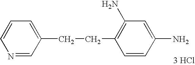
C1(CCC2=C(N)C=C(N)C=C2)=CC=CN=C1.[3 HCl]
